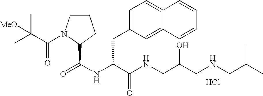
N(C(C(NCC(CNCC(C)C)O)=O)CC1=CC=C2C(=C1)C=CC=C2)C(=O)C1N(C(C(C)(C)[MeO])=O)CCC1.Cl
